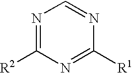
N1=C([R2])N=C([R1])N=C1
